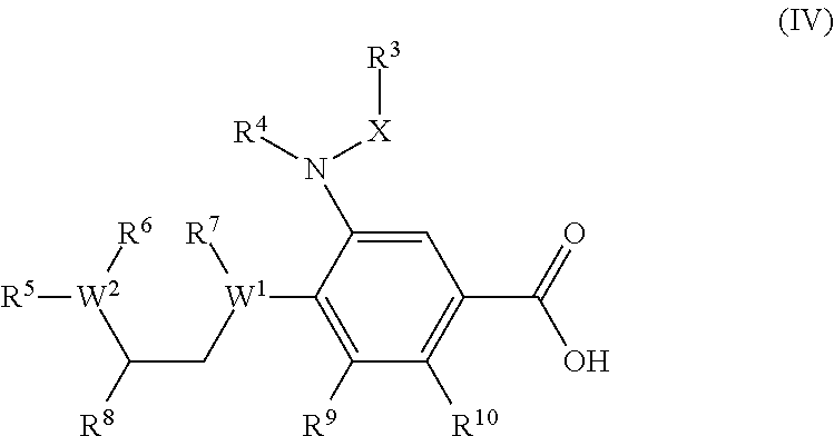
C(C[W1]([R7])C1=C([R9])C([R10])=C(C(O)=O)C=C1N([R4])[X][R3])([W2]([R6])[R5])[R8]
